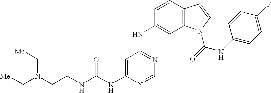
N(CCN(C[Me])C[Me])C(NC1=CC(NC2=CC3=C(C=C2)C=CN3C(NC2=CC=C(F)C=C2)=O)=NC=N1)=O
